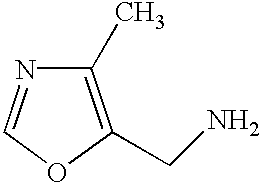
C1(C)=C(CN)OC=N1
